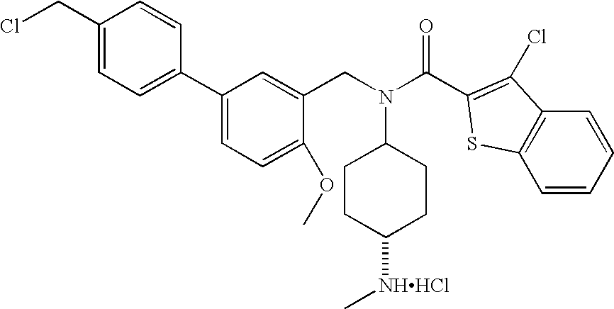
C1CC([NHHCl]C)CCC1N(CC1=CC(C2=CC=C(CCl)C=C2)=CC=C1OC)C(=O)C1=C(Cl)C2=C(C=CC=C2)S1
